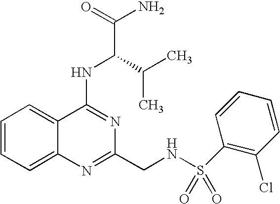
C12=CC=CC=C1C(NC(C(N)=O)C(C)C)=NC(CNS(=O)(=O)C1=C(Cl)C=CC=C1)=N2
